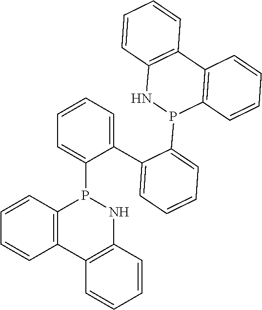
C12=C(C=CC=C1)P(C1=CC=CC=C1C1=CC=CC=C1P1C3=C(C4=C(N1)C=CC=C4)C=CC=C3)NC1=C2C=CC=C1
